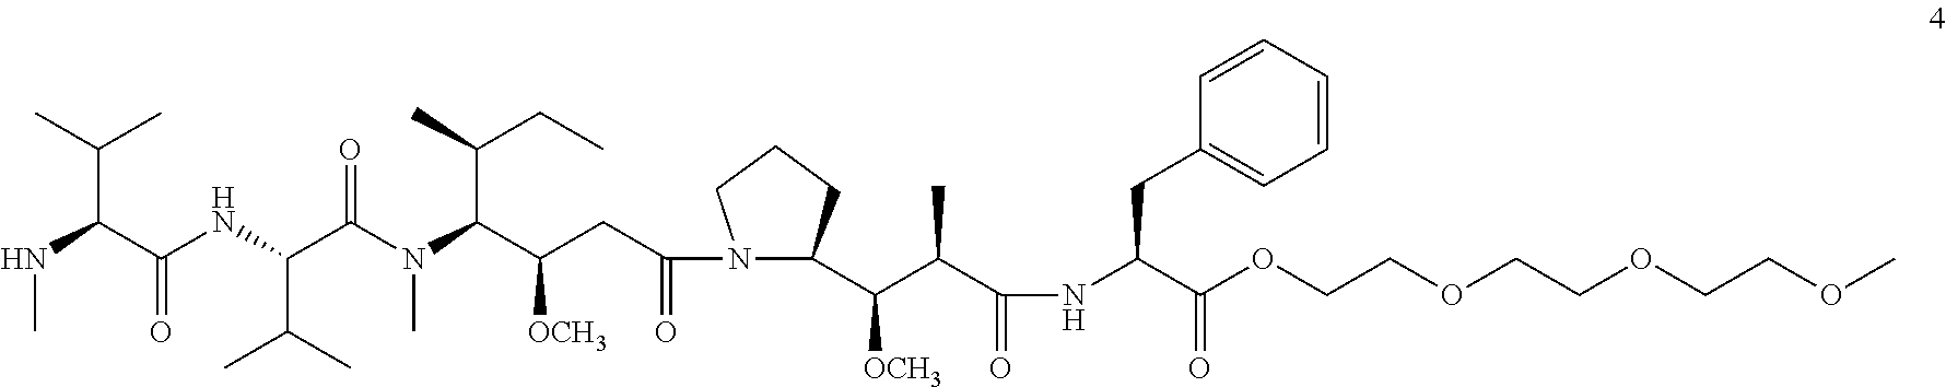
N(C(C(NC(C(N(C(C(CC(=O)N1C(C(C(C)C(=O)NC(C(OCCOCCOCCOC)=O)CC2=CC=CC=C2)[OCH3])CCC1)[OCH3])C(C)CC)C)=O)C(C)C)=O)C(C)C)C
